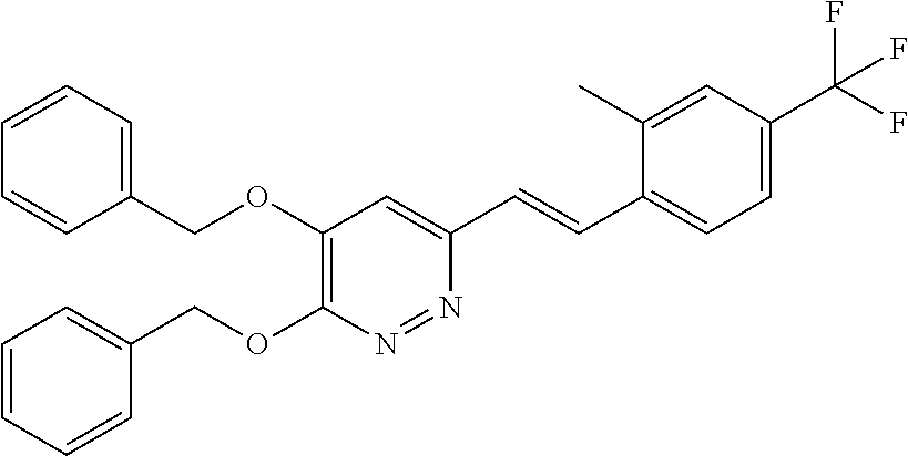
C1=CC=C(COC2=C(OCC3=CC=CC=C3)N=NC(C=CC3=CC=C(C(F)(F)F)C=C3C)=C2)C=C1
